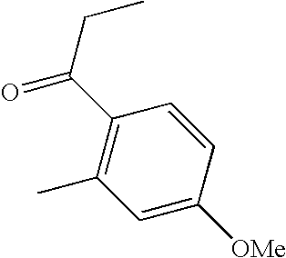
C1=C([OMe])C=CC(C(=O)CC)=C1C
